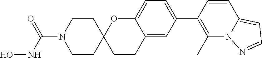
C1=CC(C2=CC=C3C(=C2)CCC2(O3)CCN(C(NO)=O)CC2)=C(C)N2C1=CC=N2
